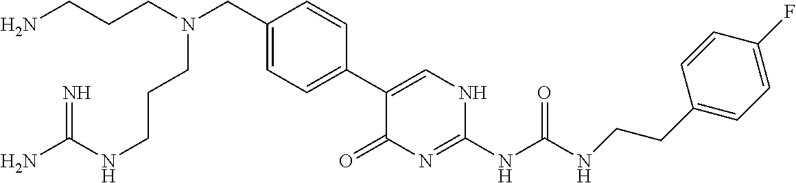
C1(C2=CC=C(CN(CCCN)CCCNC(N)=N)C=C2)=CNC(NC(NCCC2=CC=C(F)C=C2)=O)=NC1=O
